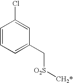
C1=CC=C(C[O2S][CH2*])C=C1Cl
